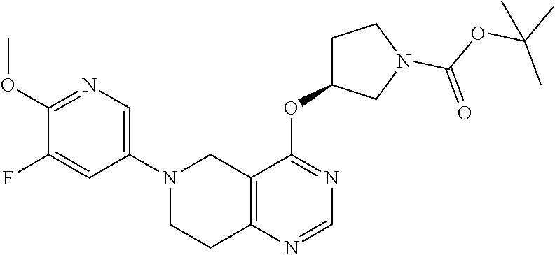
C1(OC)=NC=C(N2CC3=C(N=CN=C3OC3CCN(C(OC(C)(C)C)=O)C3)CC2)C=C1F
